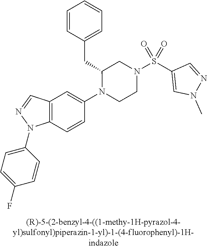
N1(C2=CC3=C(C=C2)N(C2=CC=C(F)C=C2)N=C3)CCN(S(C2=CN(C)N=C2)(=O)=O)CC1CC1=CC=CC=C1
